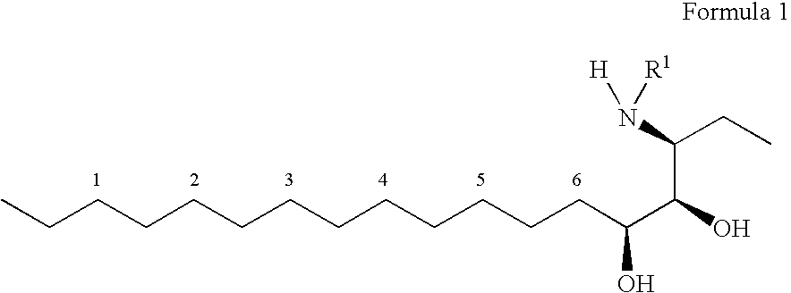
C(CCCCCCCCCCCC(C(C(N([R1])[H])CC)O)O)C
